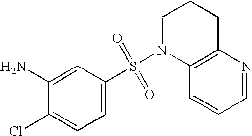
N1(S(C2=CC=C(Cl)C(N)=C2)(=O)=O)C2=C(CCC1)N=CC=C2
